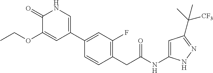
C1(C2=CC(F)=C(CC(NC3=CC(C(C)([CF3])C)=NN3)=O)C=C2)=CNC(=O)C(OCC)=C1
